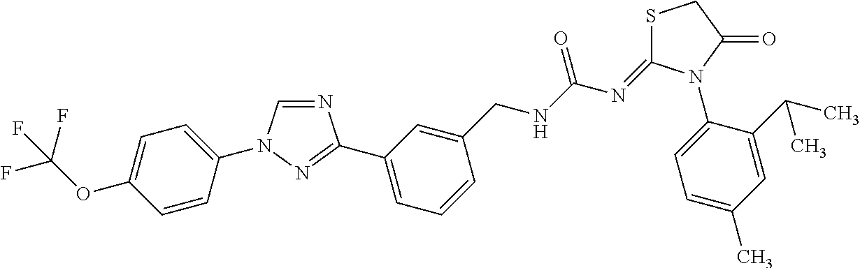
N1=CN(C2=CC=C(OC(F)(F)F)C=C2)N=C1C1=CC=CC(CNC(N=C2SCC(=O)N2C2=CC=C(C)C=C2C(C)C)=O)=C1
